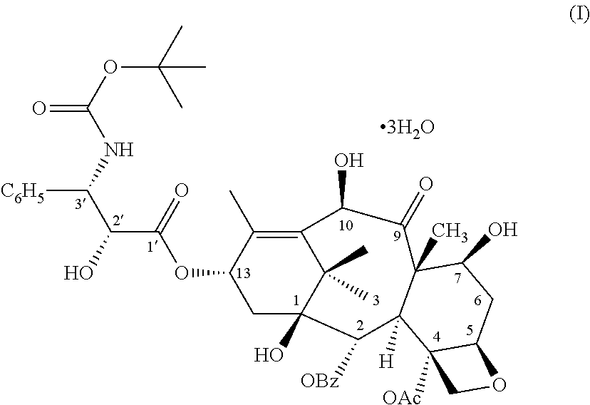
O(C(C(O)C(NC(OC(C)(C)C)=O)[C6H5])=O)C1C(C)=C2C(C)(C)C(O)(C1)C([OBz])C1([H])C(C)(C(=O)C2O)C(O)CC2C1([OAc])CO2
